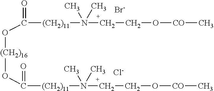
[Br-].[Cl-].[(CH2)16](OC(=O)[(CH2)11]N(CCO[CO]C)(C)C)OC(=O)[(CH2)11]N(CCO[CO]C)(C)C
